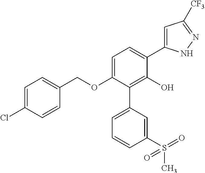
C1(OCC2=CC=C(Cl)C=C2)=CC=C(C2=CC([CF3])=NN2)C(O)=C1C1=CC=CC(S(=O)(C)=O)=C1
